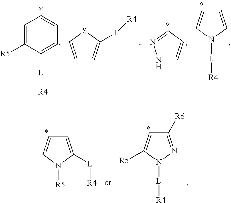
C1=C([R5])C([L][R4])=CC=C1.C1=CSC([L][R4])=C1.N1C=CC=N1.C1=CN([L][R4])C=C1.C1=CN([R5])C([L][R4])=C1.C1=C([R5])N([L][R4])N=C1[R6]
